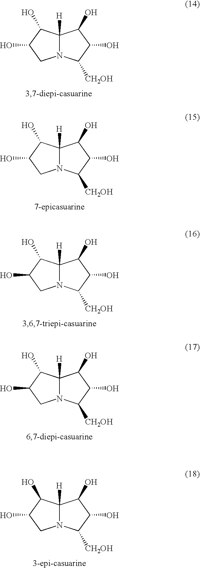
C12([H])N(C([CH2OH])C(O)C1O)CC(O)C2O.C12([H])N(C([CH2OH])C(O)C1O)CC(O)C2O.C12([H])N(C([CH2OH])C(O)C1O)CC(O)C2O.C12([H])N(C([CH2OH])C(O)C1O)CC(O)C2O.C12([H])N(C([CH2OH])C(O)C1O)CC(O)C2O
